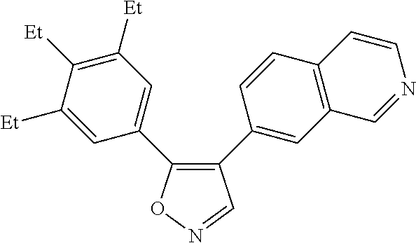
C1(C2=CC3=C(C=C2)C=CN=C3)=C(C2=CC([Et])=C([Et])C([Et])=C2)ON=C1
